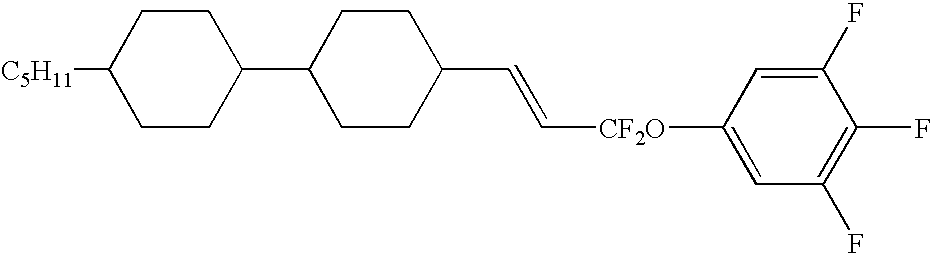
C1CC(C2CCC(C=C[CF2O]C3=CC(F)=C(F)C(F)=C3)CC2)CCC1[C5H11]
